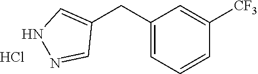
C1=C(CC2=CNN=C2)C=C([CF3])C=C1.Cl
